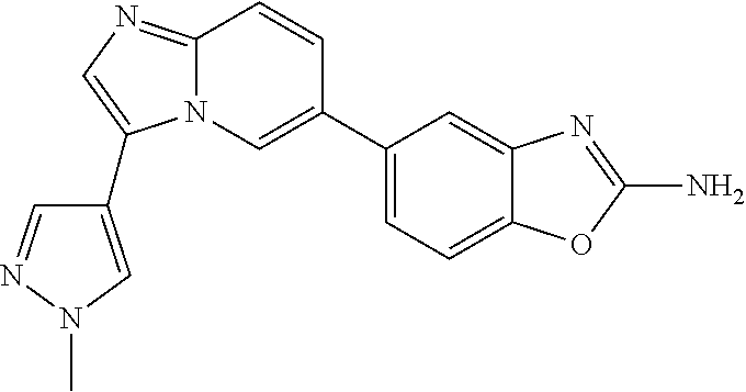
N12C(=NC=C1C1=CN(C)N=C1)C=CC(C1=CC=C3C(=C1)N=C(N)O3)=C2
